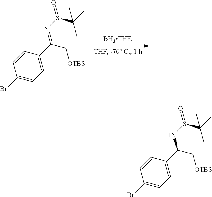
C1(Br)=CC=C(C(C[OTBS])=NS(C(C)(C)C)=O)C=C1.C1(Br)=CC=C(C(C[OTBS])NS(C(C)(C)C)=O)C=C1
